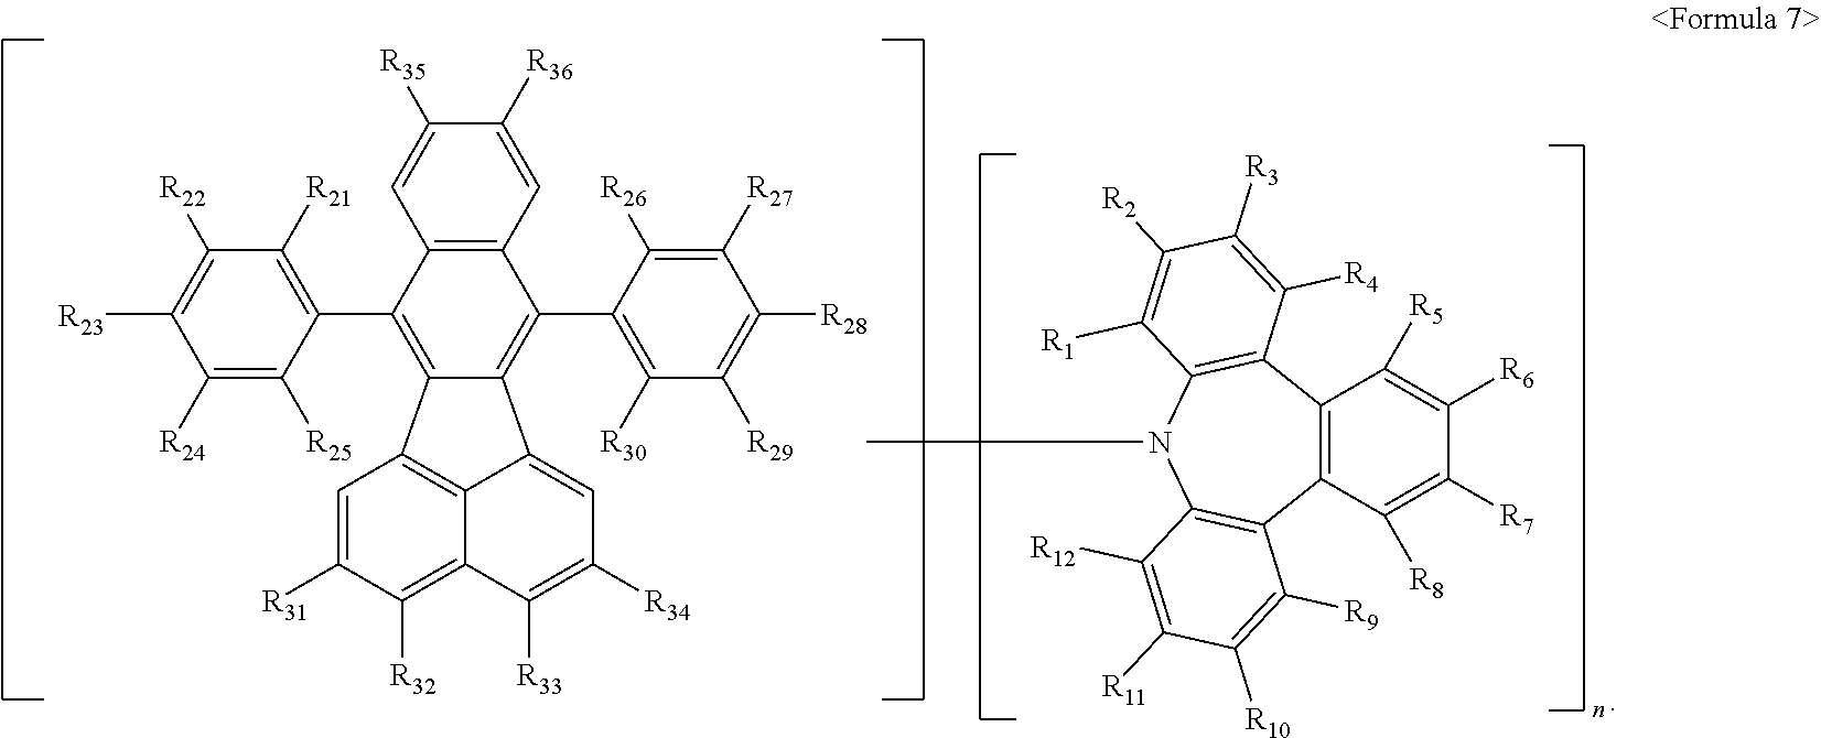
C12=C(C([R8])=C([R7])C([R6])=C1[R5])C1=C(N(C)C3=C2C([R4])=C([R3])C([R2])=C3[R1])C([R12])=C([R11])C([R10])=C1[R9].C12=C(C3=C([R21])C([R22])=C([R23])C([R24])=C3[R25])C3=C(C(C4=C([R30])C([R29])=C([R28])C([R27])=C4[R26])=C1C1=CC([R34])=C([R33])C4=C([R32])C([R31])=CC2=C41)C=C([R36])C([R35])=C3
